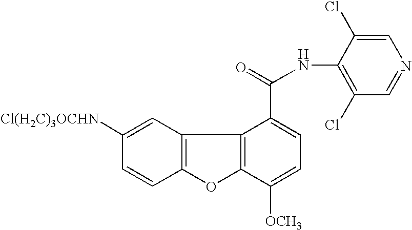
C12=C(C=C([Cl(H2C)3OCHN])C=C1)C1=C(O2)C([OCH3])=CC=C1C(=O)NC1=C(Cl)C=NC=C1Cl
